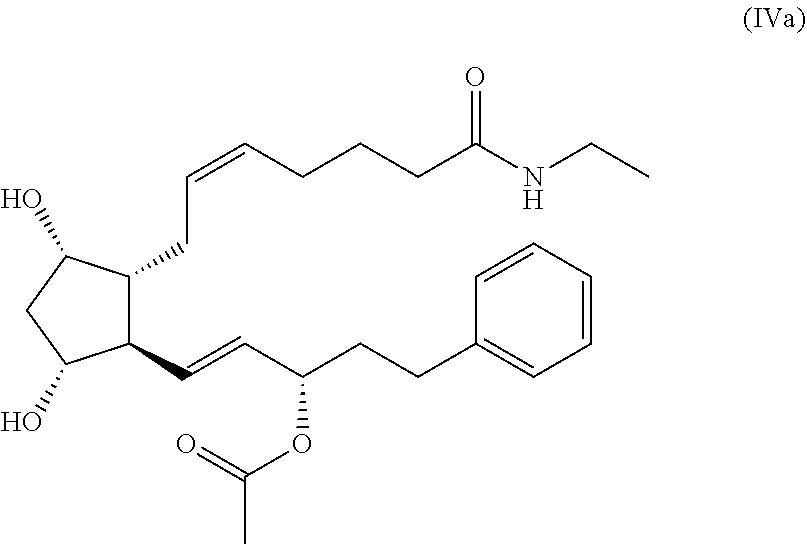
C(=CCCCC(NCC)=O)CC1C(C=CC(CCC2=CC=CC=C2)OC(=O)C)C(O)CC1O
